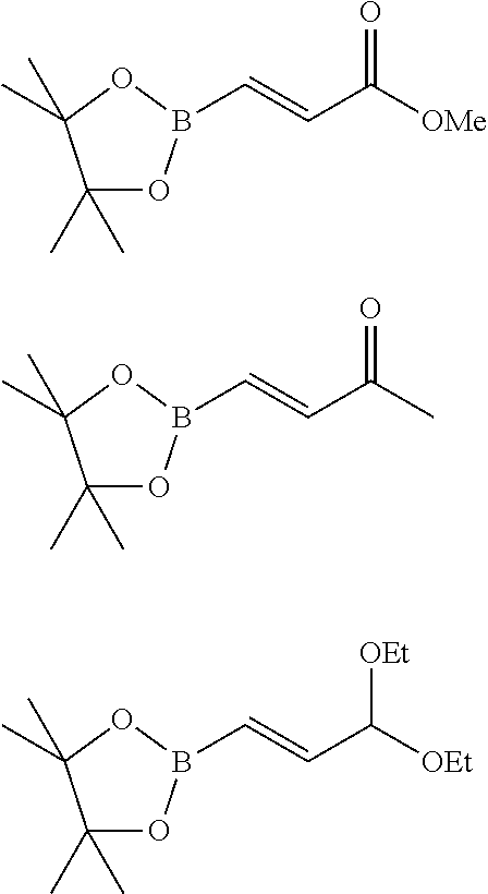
C1(C)(C)OB(C=CC([OMe])=O)OC1(C)C.C1(C)(C)OB(C=CC(C)=O)OC1(C)C.C1(C)(C)OB(C=CC([OEt])[OEt])OC1(C)C
